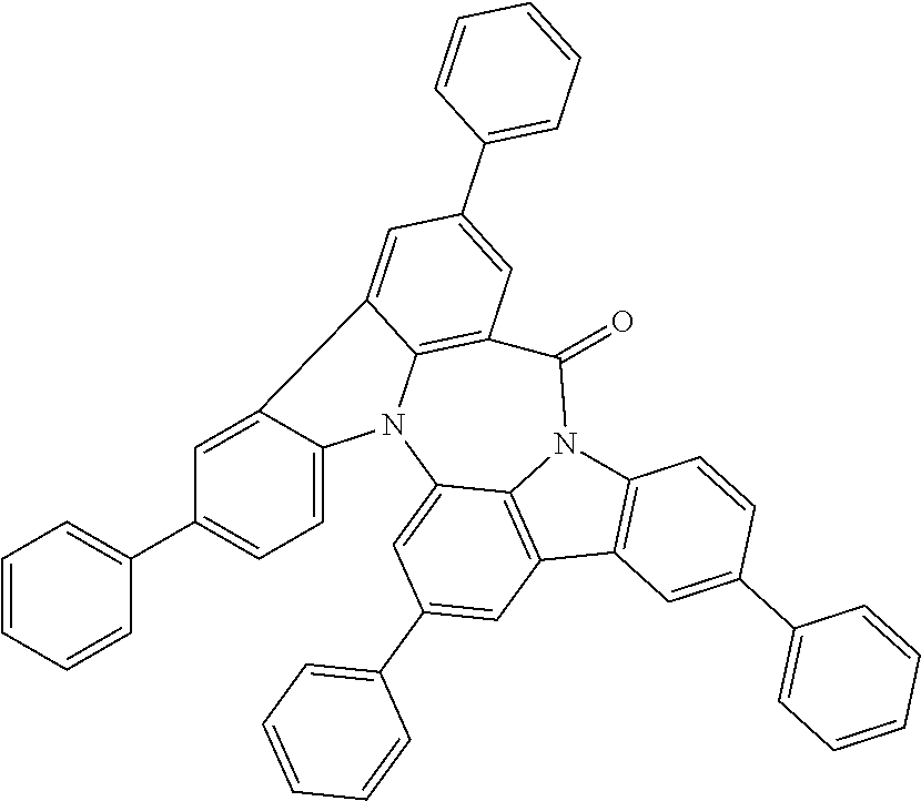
C12=C(C3=C4N1C(=O)C1=C5N(C4=CC(C4=CC=CC=C4)=C3)C3=CC=C(C4=CC=CC=C4)C=C3C5=CC(C3=CC=CC=C3)=C1)C=C(C1=CC=CC=C1)C=C2
